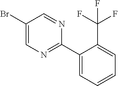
C1(Br)=CN=C(C2=CC=CC=C2C(F)(F)F)N=C1
